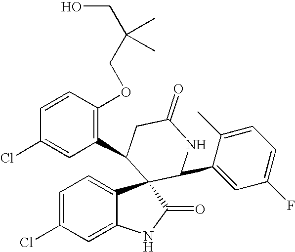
C1=C(Cl)C=C2C(=C1)C1(C(=O)N2)C(C2=CC(F)=CC=C2C)NC(=O)CC1C1=C(OCC(CO)(C)C)C=CC(Cl)=C1
